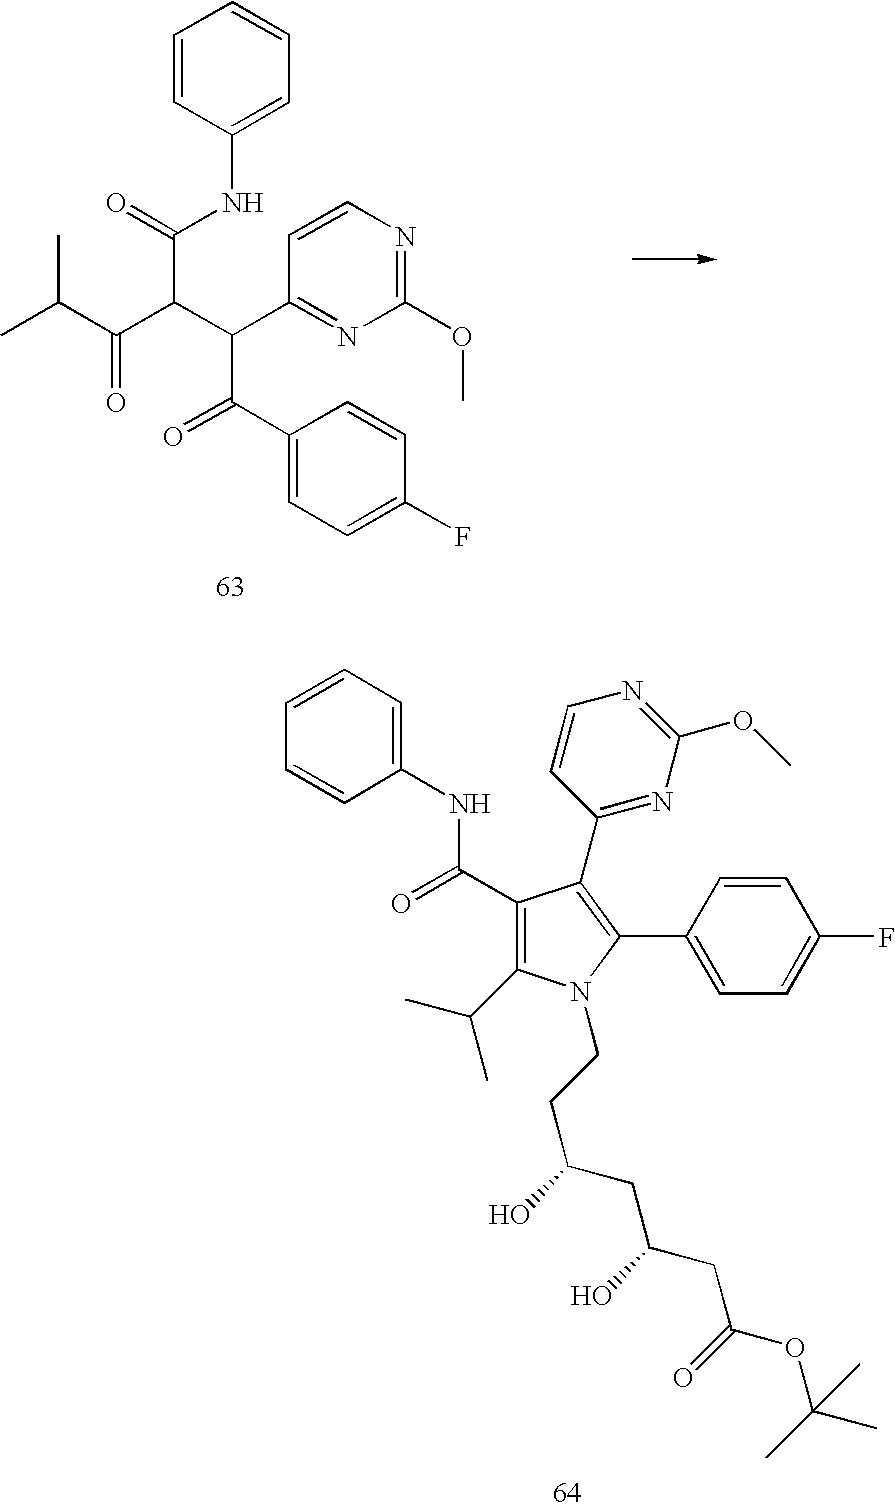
C1=CC(NC(=O)C(C(C(C)C)=O)C(C2=NC(OC)=NC=C2)C(C2=CC=C(F)C=C2)=O)=CC=C1.C1(C(=O)NC2=CC=CC=C2)=C(C(C)C)N(CCC(CC(CC(OC(C)(C)C)=O)O)O)C(C2=CC=C(F)C=C2)=C1C1=NC(OC)=NC=C1
